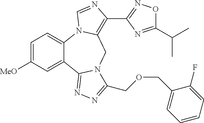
C1=C([MeO])C=C2C(=C1)N1C(=C(C3=NOC(C(C)C)=N3)N=C1)CN1C2=NN=C1COCC1=CC=CC=C1F
